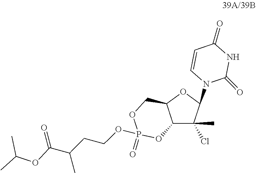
C1=CC(=O)NC(=O)N1C1OC2COP(OCCC(C)C(OC(C)C)=O)(=O)OC2C1(Cl)C
